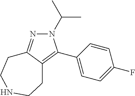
C1(C2=C3C(=NN2C(C)C)CCNCC3)=CC=C(F)C=C1
